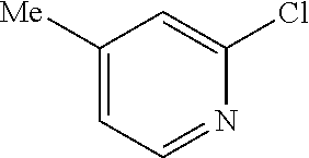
C1([Me])=CC=NC(Cl)=C1
